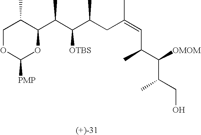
C1OC([PMP])OC(C(C(C(CC(=CC(C(C(CO)C)[OMOM])C)C)C)[OTBS])C)C1C
